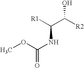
COC(NC(C([R2])O)[R1])=O
